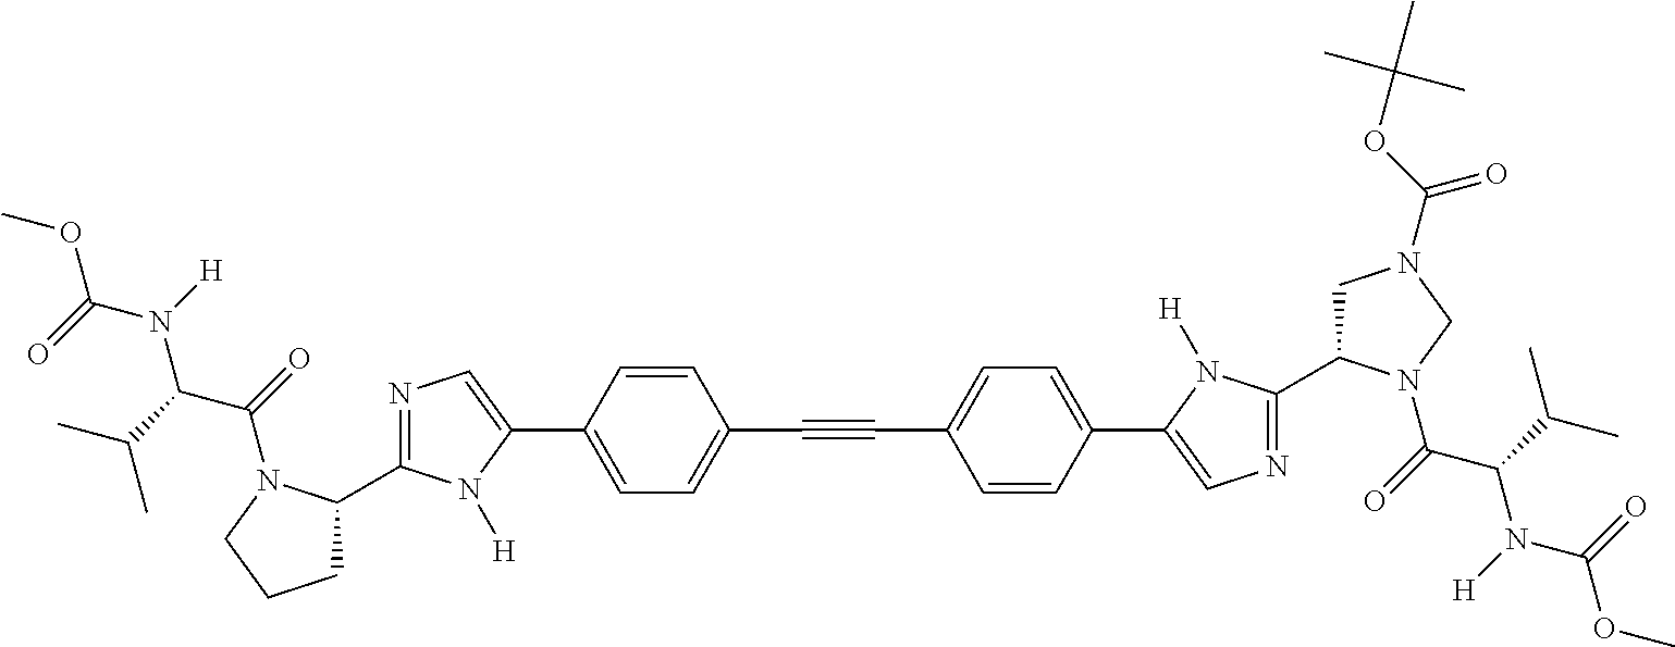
C1=C(C2=CN=C(C3CCCN3C(=O)C(C(C)C)N(C(OC)=O)[H])N2[H])C=CC(C#CC2=CC=C(C3=CN=C(C4CN(C(OC(C)(C)C)=O)CN4C(=O)C(C(C)C)N(C(OC)=O)[H])N3[H])C=C2)=C1
